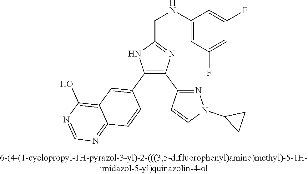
C1(NCC2=NC(C3=NN(C4CC4)C=C3)=C(C3=CC4=C(O)N=CN=C4C=C3)N2)=CC(F)=CC(F)=C1
